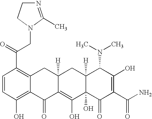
C1=CC(O)=C2C(=C1C(CN1C(C)=NCC1)=O)CC1([H])C(=C(O)C3(O)C([H])(C1)C(N(C)C)C(O)=C(C(N)=O)C3=O)C2=O
